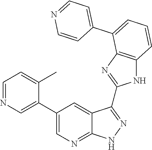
C1=C(C2=CC=CC3=C2N=C(C2=NNC4=NC=C(C5=CN=CC=C5C)C=C42)N3)C=CN=C1
